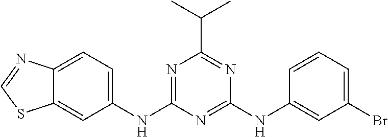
C12=CC(NC3=NC(C(C)C)=NC(NC4=CC(Br)=CC=C4)=N3)=CC=C1N=CS2
